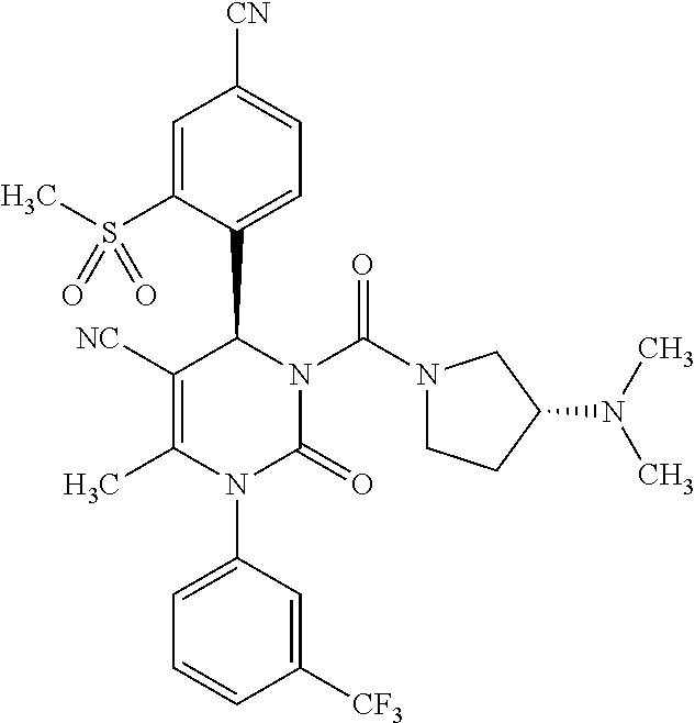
C1([NC])=C(C)N(C2=CC=CC([CF3])=C2)C(=O)N(C(N2CCC(N(C)C)C2)=O)C1C1=CC=C([CN])C=C1S(C)(=O)=O
